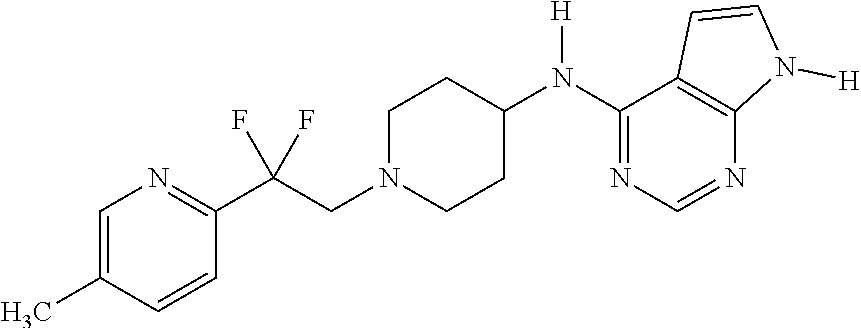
C1=C(C)C=CC(C(CN2CCC(N(C3=NC=NC4=C3C=CN4[H])[H])CC2)(F)F)=N1
